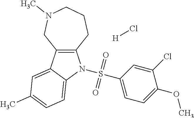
[H]Cl.S(C1=CC=C(OC)C(Cl)=C1)(=O)(=O)N1C2=C(C3=CC(C)=CC=C31)CN(C)CCC2
